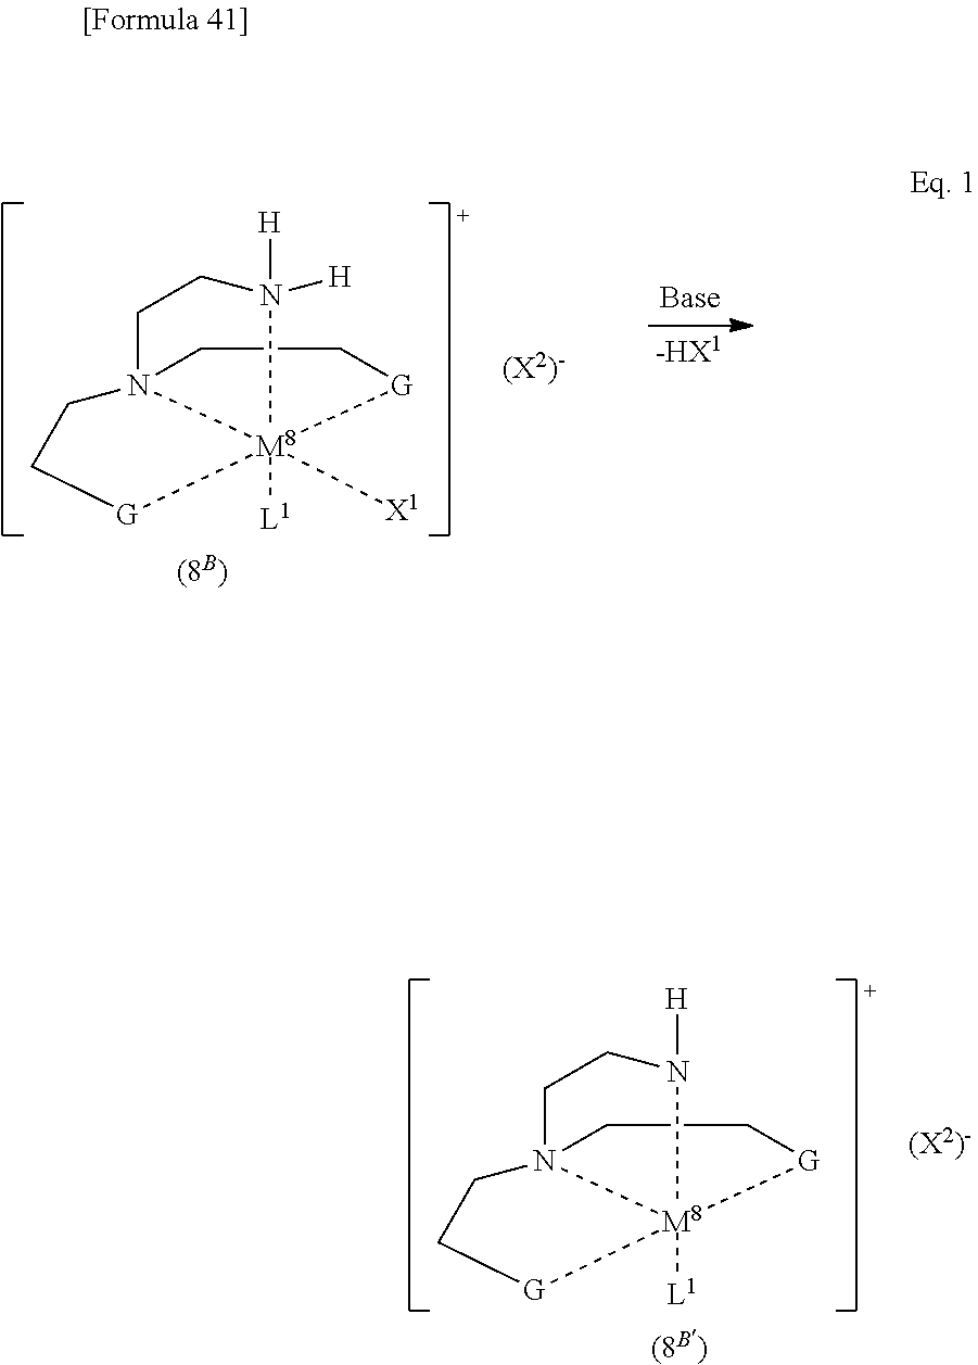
[H]N1CCN23CC[G][M8]12([L1])[G]CC3.[H]N1([H])CCN23CC[G][M8]12([X1])([L1])[G]CC3.[-HX1]
